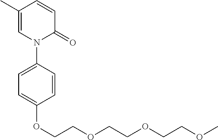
C1=CC(C)=CN(C2=CC=C(OCCOCCOCCOC)C=C2)C1=O
